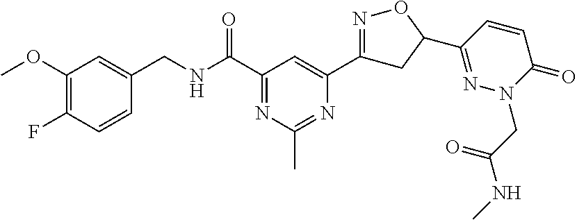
C1(OC)=C(F)C=CC(CNC(C2=NC(C)=NC(C3=NOC(C4=NN(CC(=O)NC)C(=O)C=C4)C3)=C2)=O)=C1
